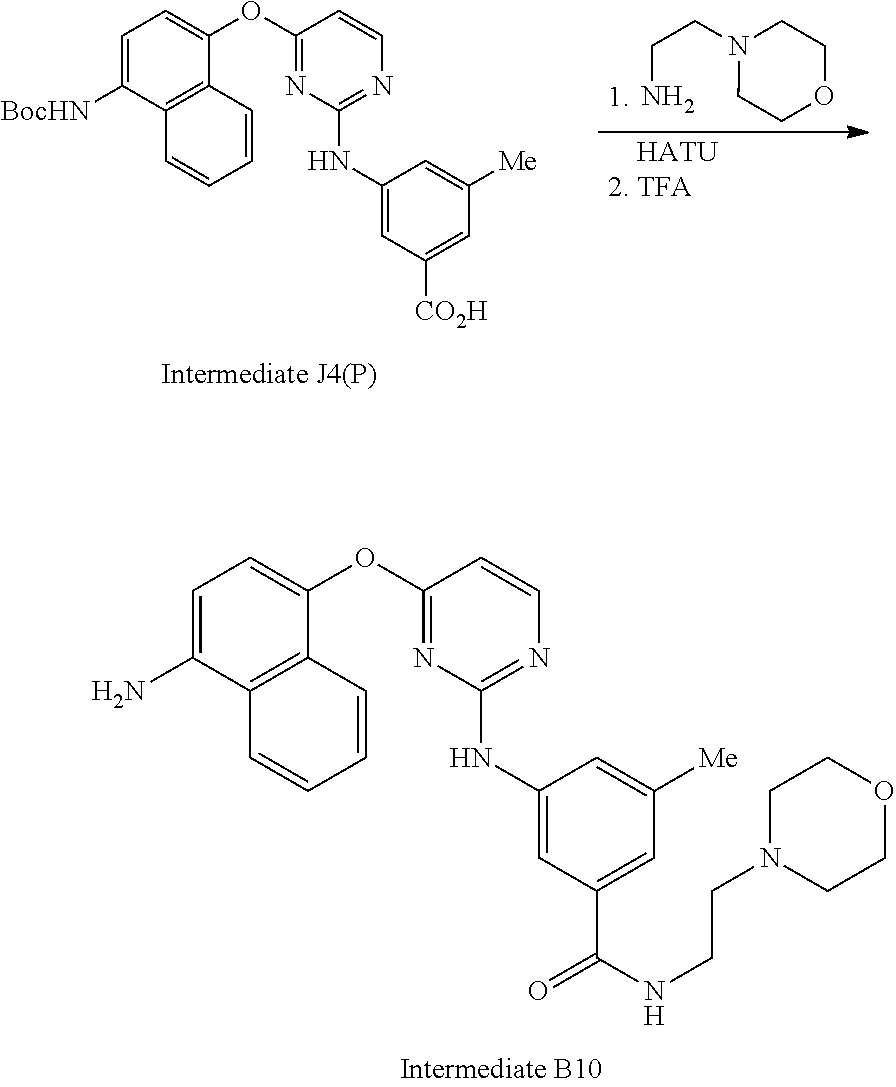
C1=C(N)C2=C(C(OC3=NC(NC4=CC(C(=O)NCCN5CCOCC5)=CC([Me])=C4)=NC=C3)=C1)C=CC=C2.C1=C([BocHN])C2=C(C(OC3=NC(NC4=CC([CO2H])=CC([Me])=C4)=NC=C3)=C1)C=CC=C2.NCCN1CCOCC1.[    HATU2. TFA]
